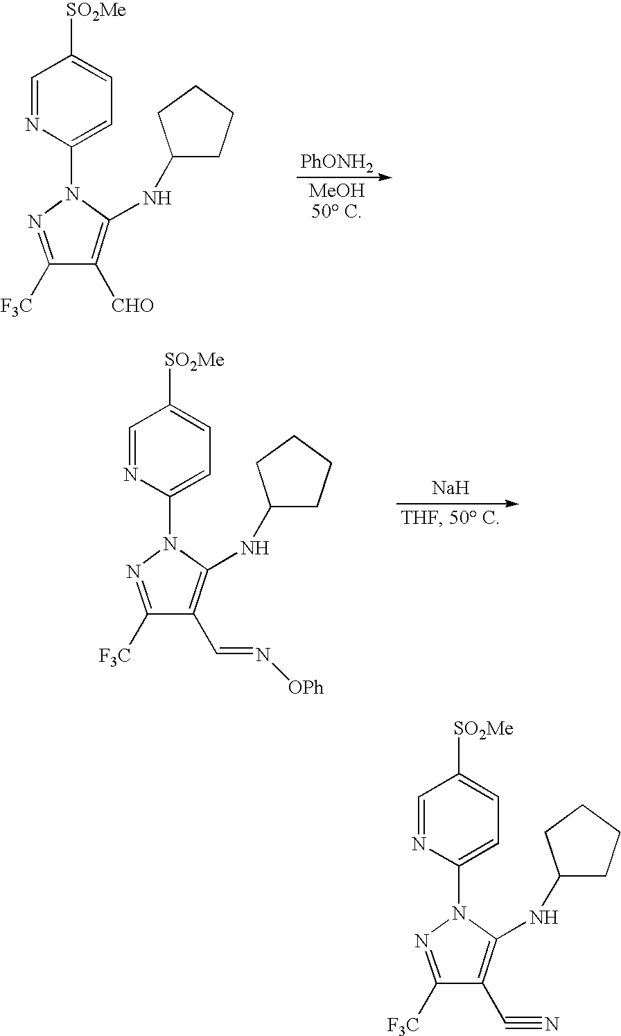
C1(N2N=C([F3C])C([CHO])=C2NC2CCCC2)=CC=C([SO2Me])C=N1.[PhONH2].C1(N2N=C([F3C])C(C=N[OPh])=C2NC2CCCC2)=CC=C([SO2Me])C=N1.[Na].C1(N2N=C([F3C])C(C#N)=C2NC2CCCC2)=CC=C([SO2Me])C=N1
